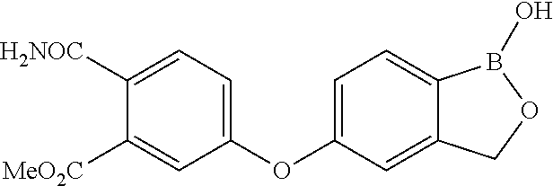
C1(OC2=CC=C3C(=C2)COB3O)=CC=C([H2NOC])C([MeO2C])=C1
